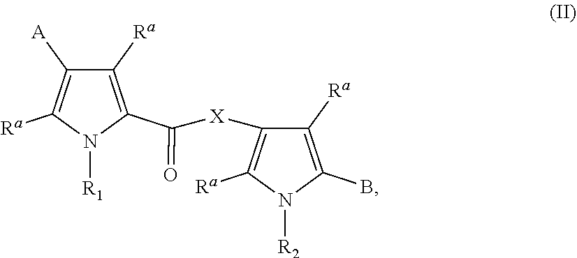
C1([Ra])=C(C([X]C2=C([Ra])N([R2])C(B)=C2[Ra])=O)N([R1])C([Ra])=C1[A]
